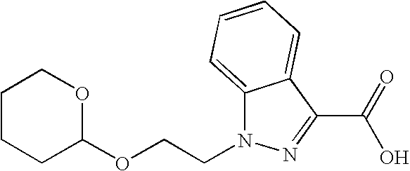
C1CCC(OCCN2C3=CC=CC=C3C(C(O)=O)=N2)OC1
